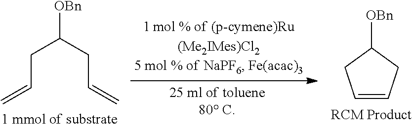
C(C=C)C(CC=C)[OBn].C1=CCC([OBn])C1
